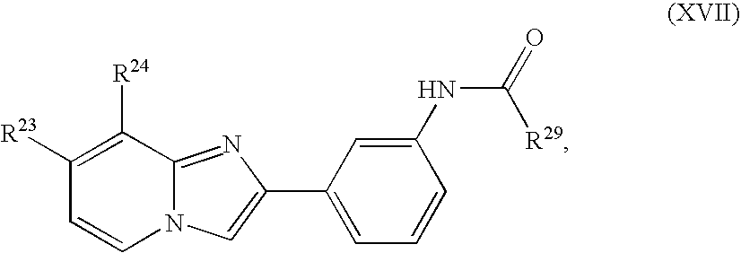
C1([R23])=C([R24])C2=NC(C3=CC=CC(NC(=O)[R29])=C3)=CN2C=C1
